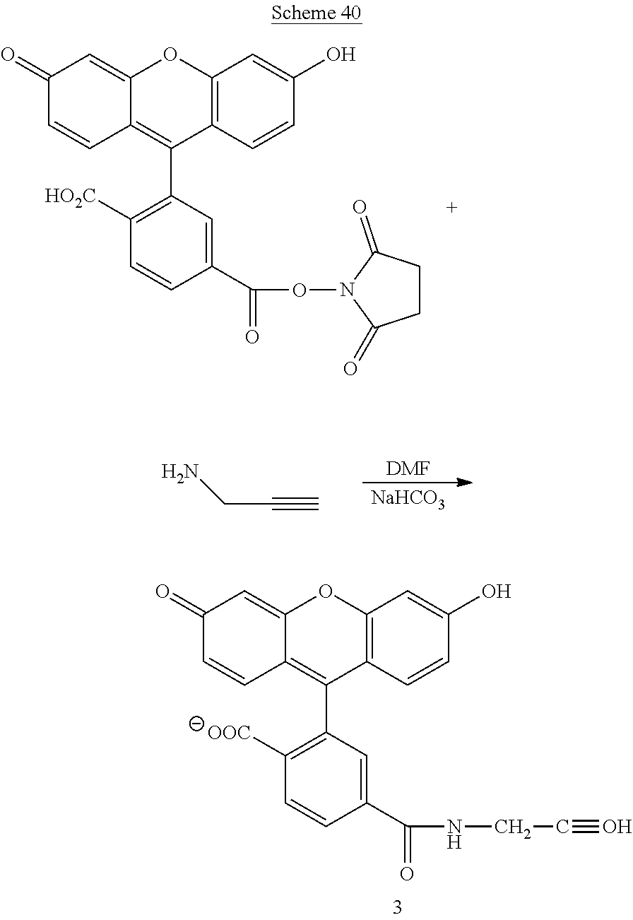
C12=C(C=CC(O)=C1)C(C1=C([HO2C])C=CC(C(ON3C(=O)CCC3=O)=O)=C1)=C1C(=CC(=O)C=C1)O2.C(#C)CN.[DMF].[NaHCO3].C12=C(C=CC(O)=C1)C(C1=C([OOC])C=CC(C(NCC#O)=O)=C1)=C1C(=CC(=O)C=C1)O2
